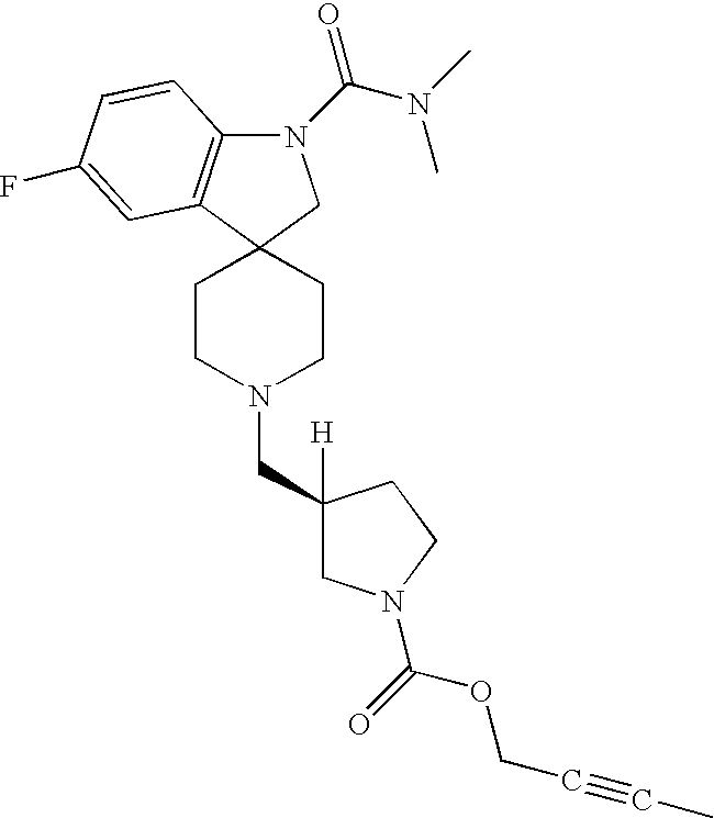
N1(C(=O)N(C)C)C2=C(C3(C1)CCN(CC1([H])CN(C(=O)OCC#CC)CC1)CC3)C=C(F)C=C2
